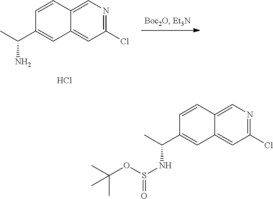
N1=C(Cl)C=C2C(=C1)C=CC(C(NS(=O)OC(C)(C)C)C)=C2.N1=C(Cl)C=C2C(=C1)C=CC(C(N)C)=C2.Cl
